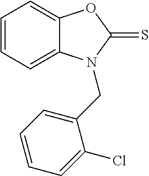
C1=CC=C2C(=C1)OC(=S)N2CC1=CC=CC=C1Cl
